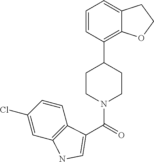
C1=CC(C2CCN(C(=O)C3=CNC4=C3C=CC(Cl)=C4)CC2)=C2C(=C1)CCO2
